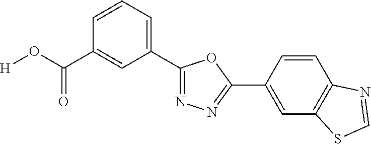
[H]OC(C1=CC(C2=NN=C(C3=CC4=C(C=C3)N=CS4)O2)=CC=C1)=O
